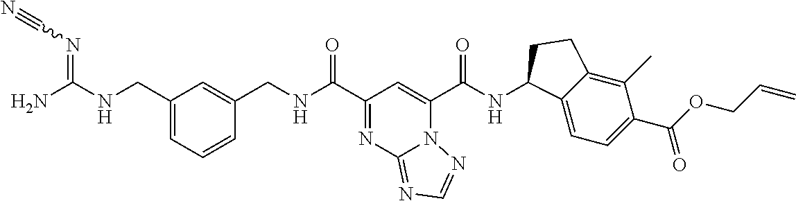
C(NC(C1=NC2=NC=NN2C(C(NC2C3=CC=C(C(OCC=C)=O)C(C)=C3CC2)=O)=C1)=O)C1=CC(CNC(=NC#N)N)=CC=C1
